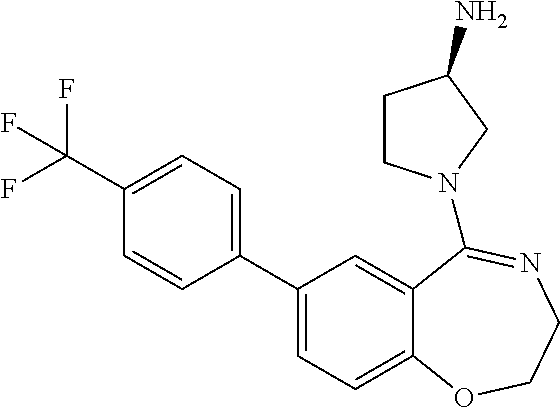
C1(C(F)(F)F)=CC=C(C2=CC=C3C(=C2)C(N2CCC(N)C2)=NCCO3)C=C1
